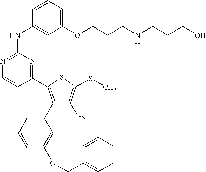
C1(C2=C(C3=CC=CC(OCC4=CC=CC=C4)=C3)C([CN])=C(SC)S2)=NC(NC2=CC(OCCCNCCCO)=CC=C2)=NC=C1
